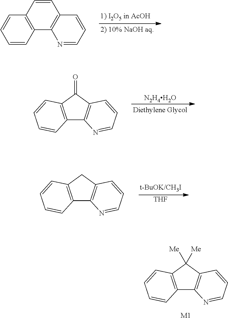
C1=CC2=C(C=C1)C=CC1=C2N=CC=C1.C12=C(C(=O)C3=C1N=CC=C3)C=CC=C2.[N2H4H2O].C12=C(CC3=C1N=CC=C3)C=CC=C2.[THF].C12=C(C([Me])([Me])C3=C1N=CC=C3)C=CC=C2.[M1]
